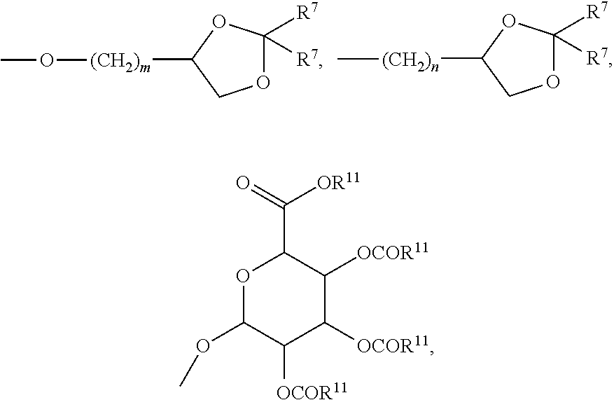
O1C([R7])([R7])OC([(CH2)m]OC)C1.O1C([R7])([R7])OC([(CH2)n]C)C1.O1C(OC)C([OCOR11])C([OCOR11])C([OCOR11])C1C(=O)[OR11]
